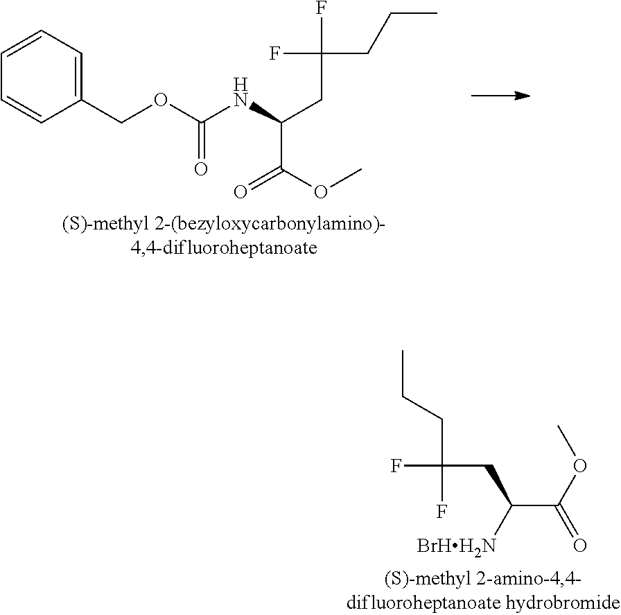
CCCC(F)(CC([BrHH2N])C(=O)OC)F.C1=CC=CC(COC(NC(CC(F)(CCC)F)C(OC)=O)=O)=C1
